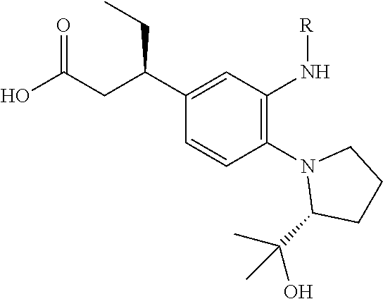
N1(C2=C(N[R])C=C(C(CC(O)=O)CC)C=C2)C(C(O)(C)C)CCC1
